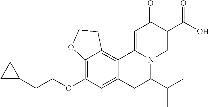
C12=C3C(=C(OCCC4CC4)C=C1CC(C(C)C)N1C2=CC(=O)C(C(O)=O)=C1)OCC3
